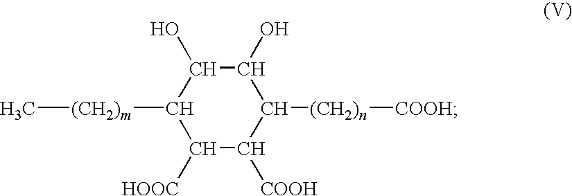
C1([HOOC])C([COOH])C([(CH2)n][COOH])C(O)C(O)C1[(CH2)m]C
